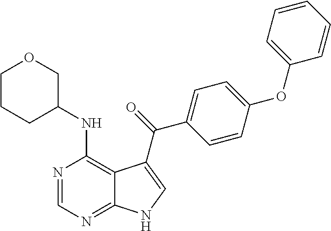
C1CCC(NC2=C3C(=NC=N2)NC=C3C(=O)C2=CC=C(OC3=CC=CC=C3)C=C2)CO1
